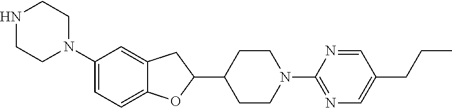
C1(N2CCNCC2)=CC=C2C(=C1)CC(C1CCN(C3=NC=C(CCC)C=N3)CC1)O2
